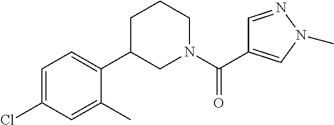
C1=C(Cl)C=C(C)C(C2CN(C(=O)C3=CN(C)N=C3)CCC2)=C1
